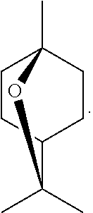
CC12CCC(CC1)C(C)(C)O2
